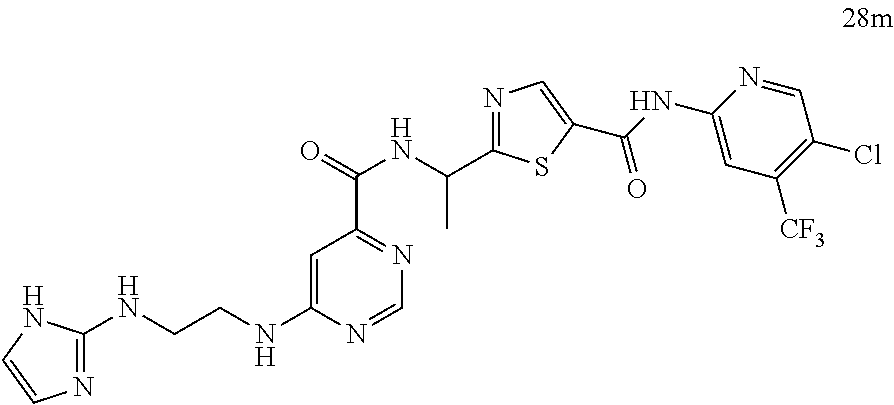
C1(NCCNC2=CC(C(NC(C)C3=NC=C(C(=O)NC4=CC([CF3])=C(Cl)C=N4)S3)=O)=NC=N2)=NC=CN1
